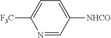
N1=CC([NHCO])=CC=C1[F3C]
